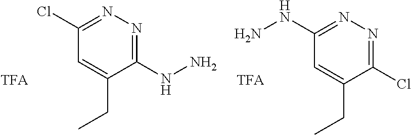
N1=C(NN)C(CC)=CC(Cl)=N1.N1=C(Cl)C(CC)=CC(NN)=N1
